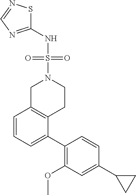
C1(NS(=O)(N2CC3=C(CC2)C(C2=C(OC)C=C(C4CC4)C=C2)=CC=C3)=O)=NC=NS1
